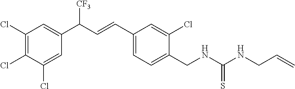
C1(Cl)=C(Cl)C(Cl)=CC(C([CF3])C=CC2=CC=C(CNC(NCC=C)=S)C(Cl)=C2)=C1
